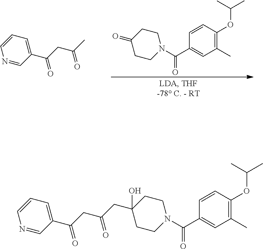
C1=CC=C(C(=O)CC(=O)C)C=N1.C1(=O)CCN(C(C2=CC(C)=C(OC(C)C)C=C2)=O)CC1.C1=CC=C(C(=O)CC(=O)CC2(O)CCN(C(=O)C3=CC(C)=C(OC(C)C)C=C3)CC2)C=N1
